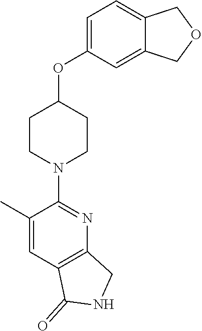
C1=C(OC2CCN(C3=NC4=C(C=C3C)C(=O)NC4)CC2)C=C2C(=C1)COC2
